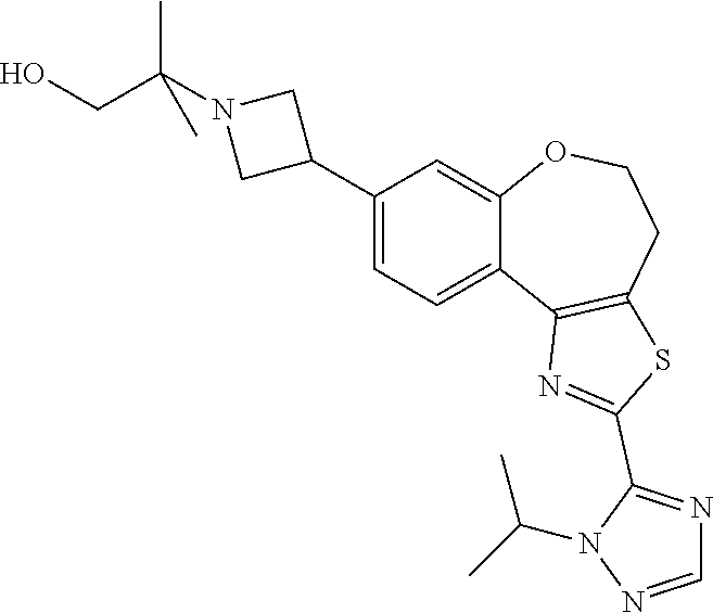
C1=C(C2CN(C(CO)(C)C)C2)C=C2C(=C1)C1=C(CCO2)SC(C2=NC=NN2C(C)C)=N1
